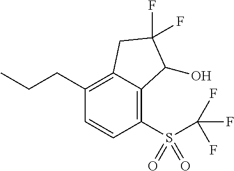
C(C1=C2C(=C(S(=O)(=O)C(F)(F)F)C=C1)C(O)C(F)(F)C2)CC
